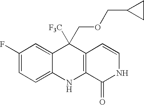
C1(F)=CC=C2C(=C1)C([F3C])(COCC1CC1)C1=C(N2)C(=O)NC=C1
